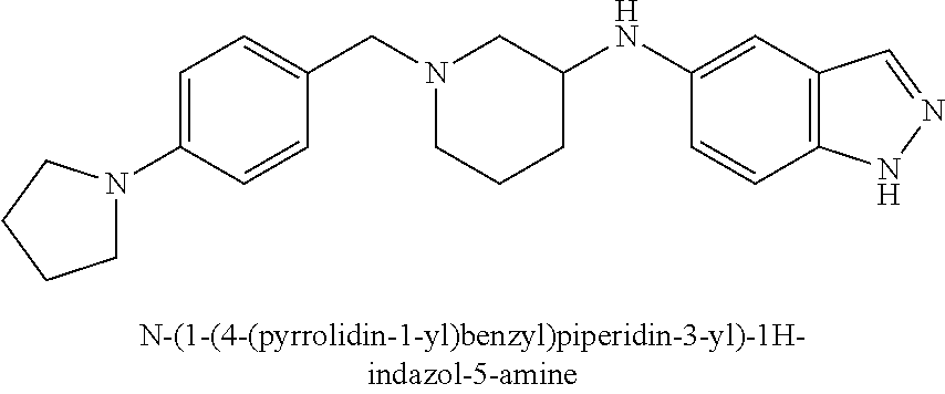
N1(CC2=CC=C(N3CCCC3)C=C2)CCCC(NC2=CC3=C(C=C2)NN=C3)C1
